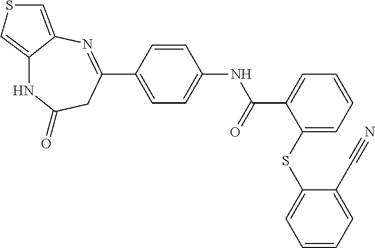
C(=O)(NC1=CC=C(C2=NC3=CSC=C3NC(=O)C2)C=C1)C1=CC=CC=C1SC1=CC=CC=C1C#N
